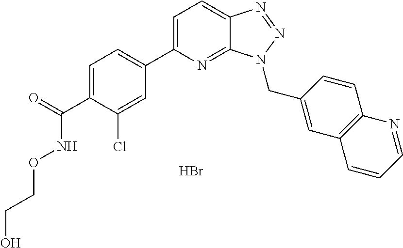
C1=C(C(=O)NOCCO)C(Cl)=CC(C2=CC=C3C(=N2)N(CC2=CC4=C(C=C2)N=CC=C4)N=N3)=C1.Br
